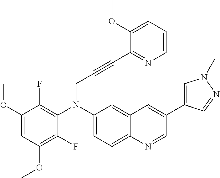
C1(N(C2=C(F)C(OC)=CC(OC)=C2F)CC#CC2=NC=CC=C2OC)=CC=C2C(=C1)C=C(C1=CN(C)N=C1)C=N2
